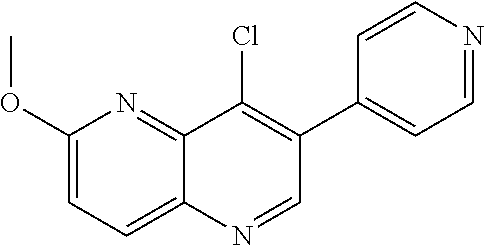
C12=NC(OC)=CC=C1N=CC(C1=CC=NC=C1)=C2Cl
